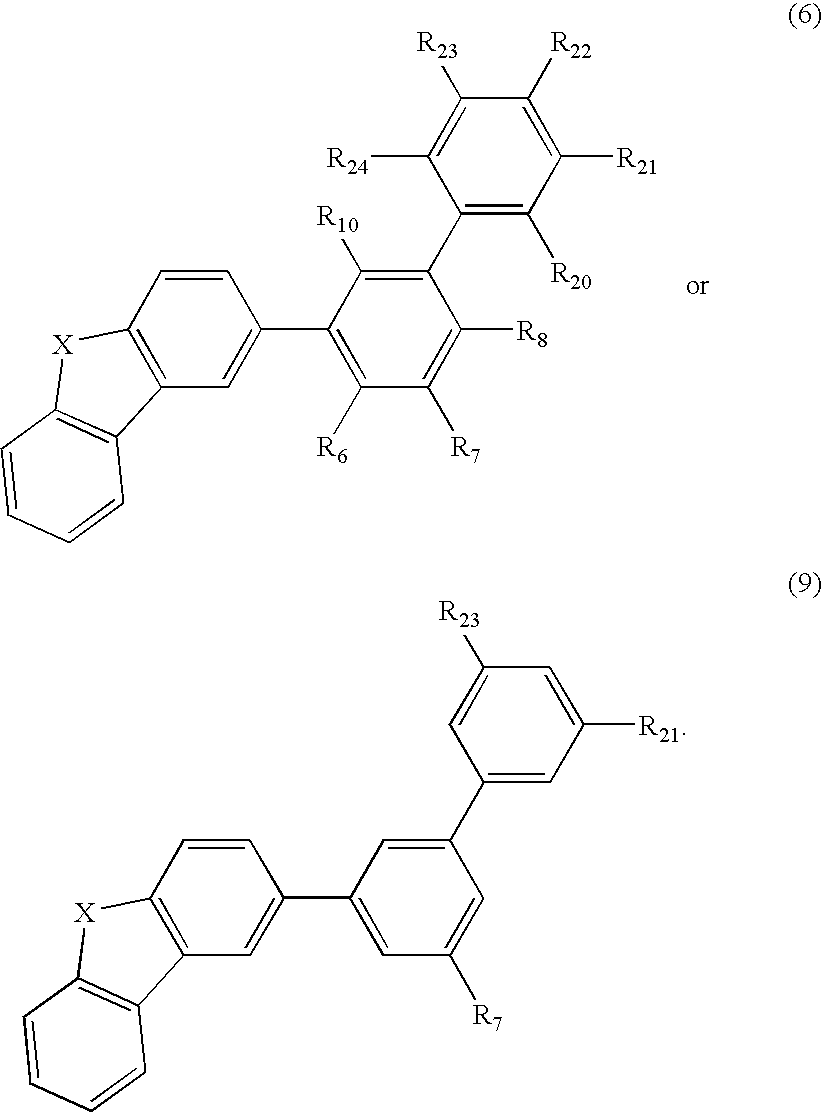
C1=CC2=C(C=C1C1=C([R6])C([R7])=C([R8])C(C3=C([R20])C([R21])=C([R22])C([R23])=C3[R24])=C1[R10])C1=C([X]2)C=CC=C1.C1=CC2=C(C=C1C1=CC([R7])=CC(C3=CC([R21])=CC([R23])=C3)=C1)C1=C([X]2)C=CC=C1
